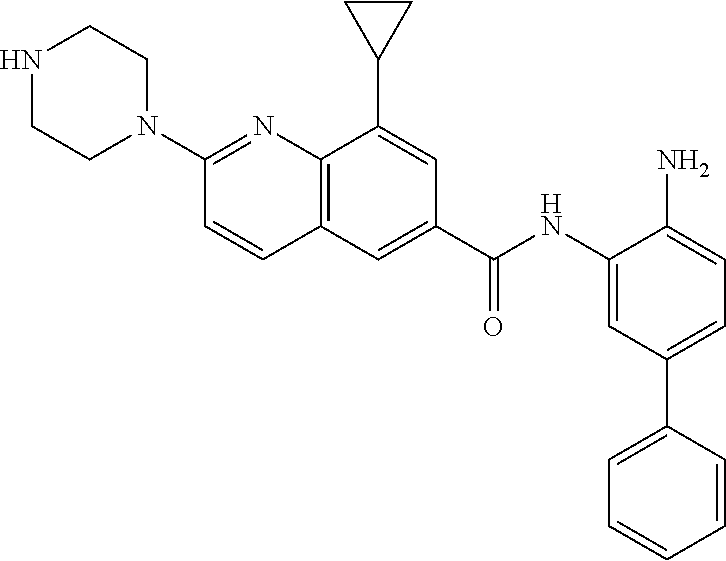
C12=C(C(C3CC3)=CC(C(NC3=CC(C4=CC=CC=C4)=CC=C3N)=O)=C1)N=C(N1CCNCC1)C=C2
